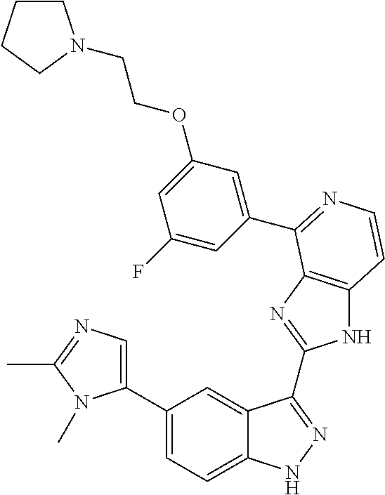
C1(C2=CN=C(C)N2C)=CC=C2C(=C1)C(C1=NC3=C(N1)C=CN=C3C1=CC(OCCN3CCCC3)=CC(F)=C1)=NN2
